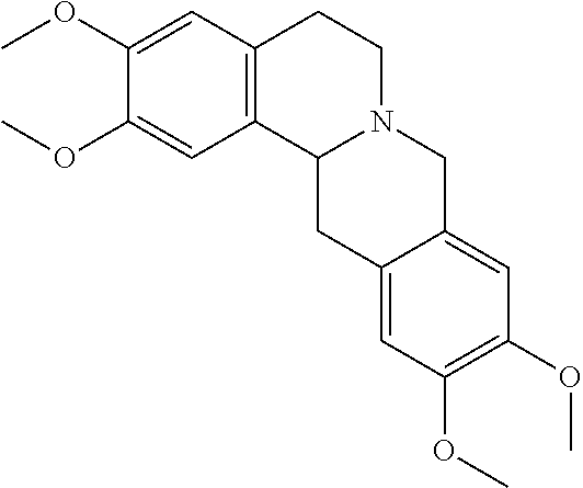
C1(OC)=CC2=C(C=C1OC)CCN1C2CC2=CC(OC)=C(OC)C=C2C1
